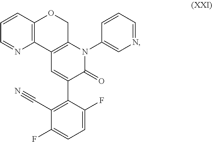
C12=C(C=CC=N1)OCC1=C2C=C(C2=C(C#N)C(F)=CC=C2F)C(=O)N1C1=CN=CC=C1
